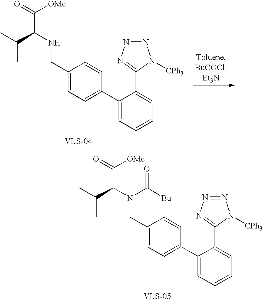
N(CC1=CC=C(C2=CC=CC=C2C2=NN=NN2[CPh3])C=C1)(C(C([OMe])=O)C(C)C)C([Bu])=O.N(CC1=CC=C(C2=CC=CC=C2C2=NN=NN2[CPh3])C=C1)C(C([OMe])=O)C(C)C
